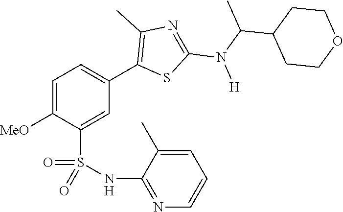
C1=C([MeO])C(S(NC2=NC=CC=C2C)(=O)=O)=CC(C2=C(C)N=C(N(C(C)C3CCOCC3)[H])S2)=C1
